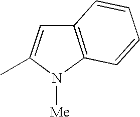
C12=C(N([Me])C(C)=C1)C=CC=C2
